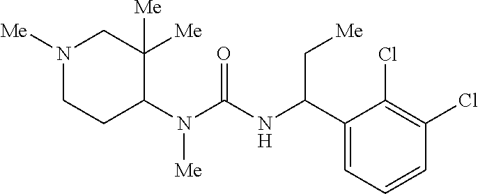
N1([Me])CCC(N(C(NC(C2=CC=CC(Cl)=C2Cl)C[Me])=O)[Me])C([Me])([Me])C1
